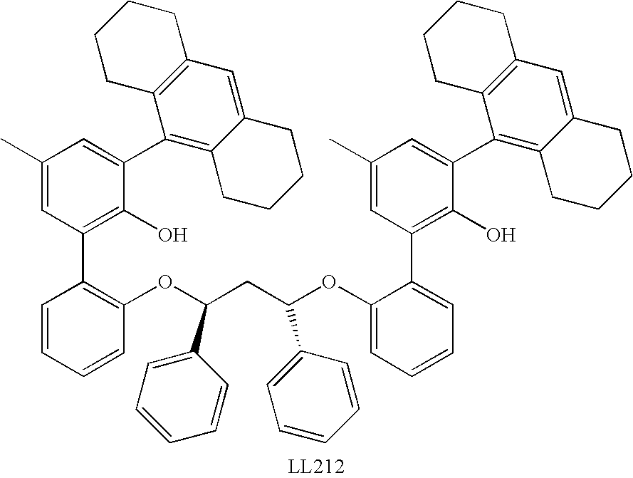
C1(C2=CC(C)=CC(C3=C(OC(CC(OC4=CC=CC=C4C4=C(O)C(C5=C6C(=CC7=C5CCCC7)CCCC6)=CC(C)=C4)C4=CC=CC=C4)C4=CC=CC=C4)C=CC=C3)=C2O)=C2C(=CC3=C1CCCC3)CCCC2
